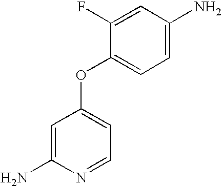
C1=C(N)N=CC=C1OC1=CC=C(N)C=C1F
